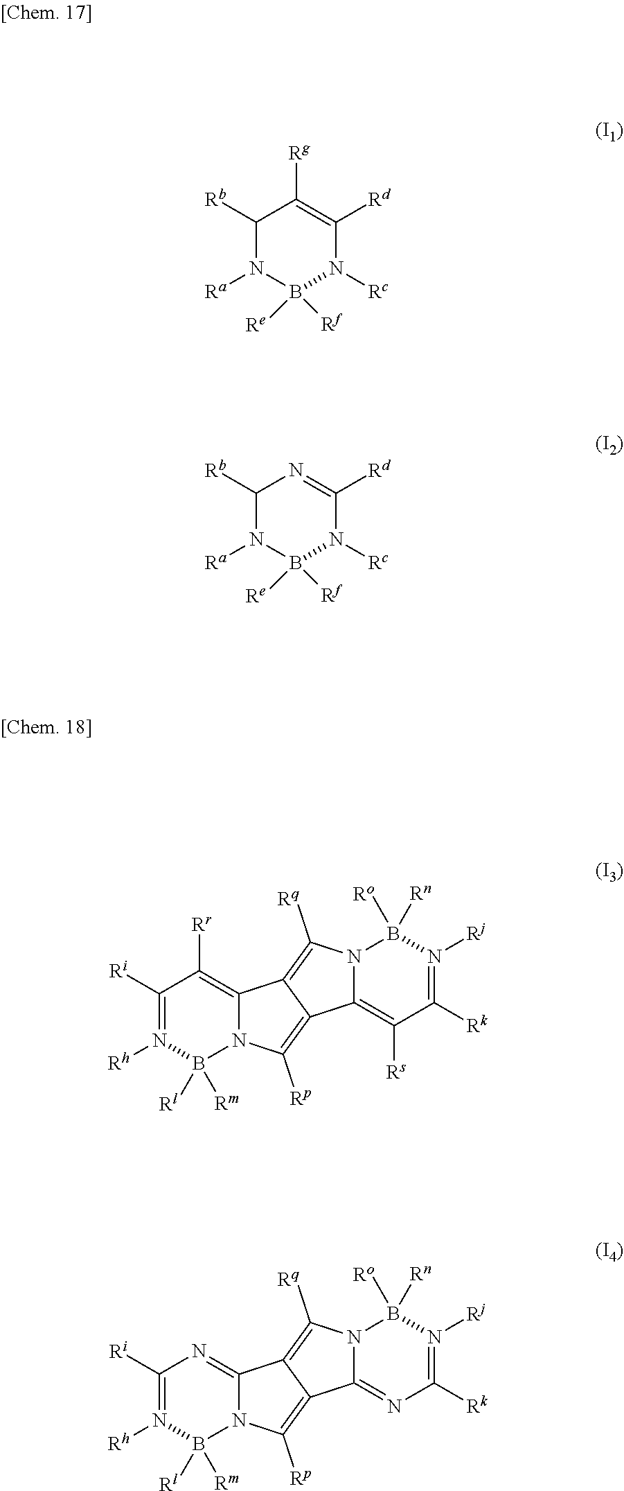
C1([Ri])=N([Rh])B([Rm])([Rl])N2C(=C1[Rr])C1=C([Rq])N3C(=C([Rs])C([Rk])=N([Rj])B3([Rn])[Ro])C1=C2[Rp].C1([Rb])N([Ra])B([Rf])([Re])N([Rc])C([Rd])=C1[Rg].C1([Rb])N([Ra])B([Rf])([Re])N([Rc])C([Rd])=N1.C1([Ri])=N([Rh])B([Rm])([Rl])N2C(=N1)C1=C([Rq])N3C(=NC([Rk])=N([Rj])B3([Rn])[Ro])C1=C2[Rp]
